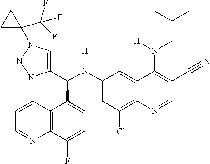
C1(N(C(C2=CN(C3(C(F)(F)F)CC3)NN2)C2=CC=C(F)C3=C2C=CC=N3)[H])=CC(Cl)=C2C(=C1)C(N(CC(C)(C)C)[H])=C(C#N)C=N2
